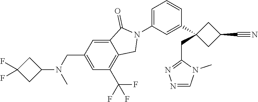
N1(C)C=NN=C1CC1(C2=CC(N3C(=O)C4=CC(CN(C)C5CC(F)(F)C5)=CC(C(F)(F)F)=C4C3)=CC=C2)CC(C#N)C1
